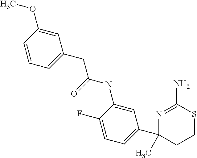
C1=C(CC(=O)NC2=CC(C3(C)CCSC(N)=N3)=CC=C2F)C=C(OC)C=C1
